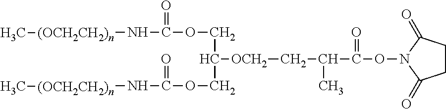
C(C(C(ON1C(=O)CCC1=O)=O)C)[OCH2]C(COC(N[(OCH2CH2)n]C)=O)COC(N[(OCH2CH2)n]C)=O
